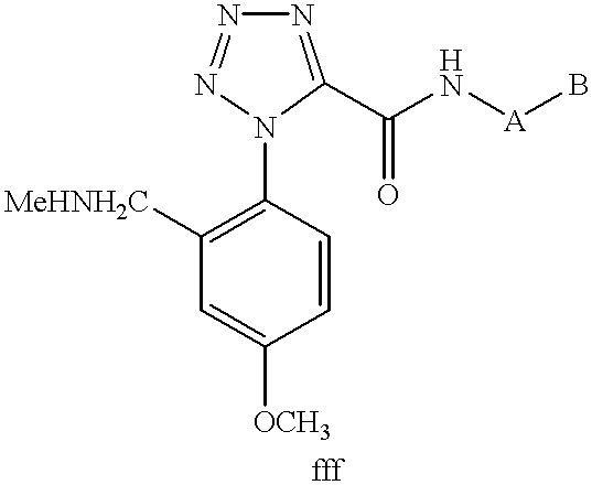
C1=CC(N2C(C(N[A]B)=O)=NN=N2)=C([MeHNH2C])C=C1[OCH3]
